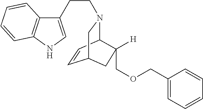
C12=C(NC=C1CCN1C3C=CC(C1)CC3([H])COCC1=CC=CC=C1)C=CC=C2
